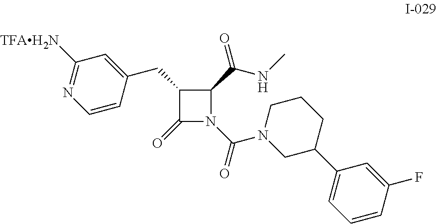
C1(CC2=CC([TFAH2N])=NC=C2)C(=O)N(C(=O)N2CC(C3=CC=CC(F)=C3)CCC2)C1C(NC)=O
